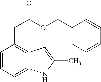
C1=CC=C2C(=C1CC(OCC1=CC=CC=C1)=O)C=C(C)N2
